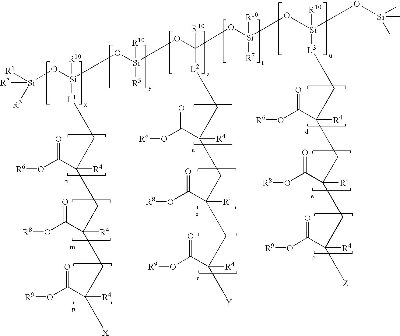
[R1][Si](O[Si](O[Si](OC(O[Si](O[Si](O[Si](C)(C)C)([R10])[L3]CC(CC(CC([Z])([R4])C(O[R9])=O)([R4])C(O[R8])=O)([R4])C(O[R6])=O)([R7])[R10])([R10])[L2]CC(CC(CC([Y])([R4])C(O[R9])=O)([R4])C(O[R8])=O)([R4])C(O[R6])=O)([R10])[R5])([L1]CC(CC(CC([X])([R4])C(O[R9])=O)([R4])C(O[R8])=O)([R4])C(O[R6])=O)[R10])([R2])[R3]
